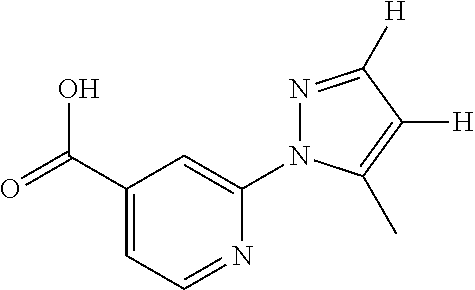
OC(C1=CC=NC(N2N=C([H])C([H])=C2C)=C1)=O
